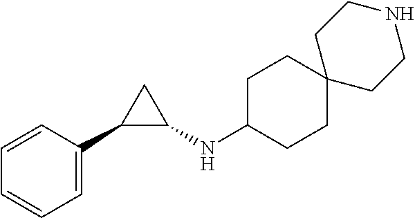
C1=C(C2C(NC3CCC4(CC3)CCNCC4)C2)C=CC=C1
